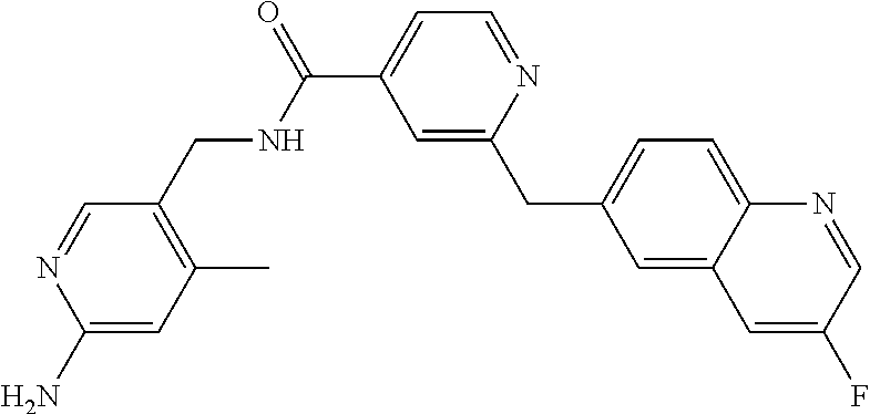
C1=C(CC2=CC(C(=O)NCC3=C(C)C=C(N)N=C3)=CC=N2)C=C2C(=C1)N=CC(F)=C2
